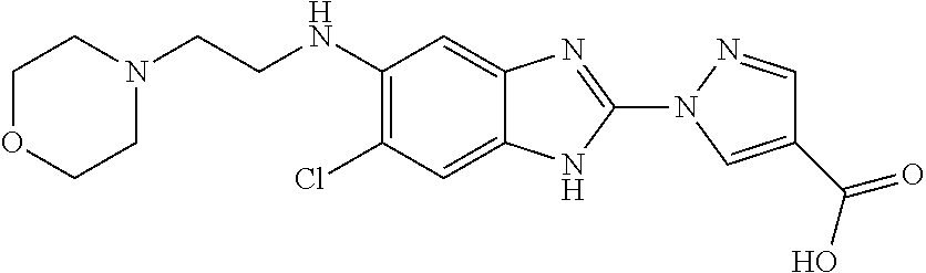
ClC1=C(NCCN2CCOCC2)C=C2C(=C1)NC(N1N=CC(C(=O)O)=C1)=N2
